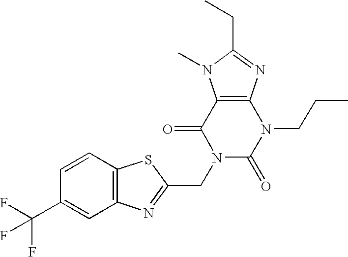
C12=C(N=C(CC)N1C)N(CCC)C(=O)N(CC1=NC3=C(S1)C=CC(C(F)(F)F)=C3)C2=O
